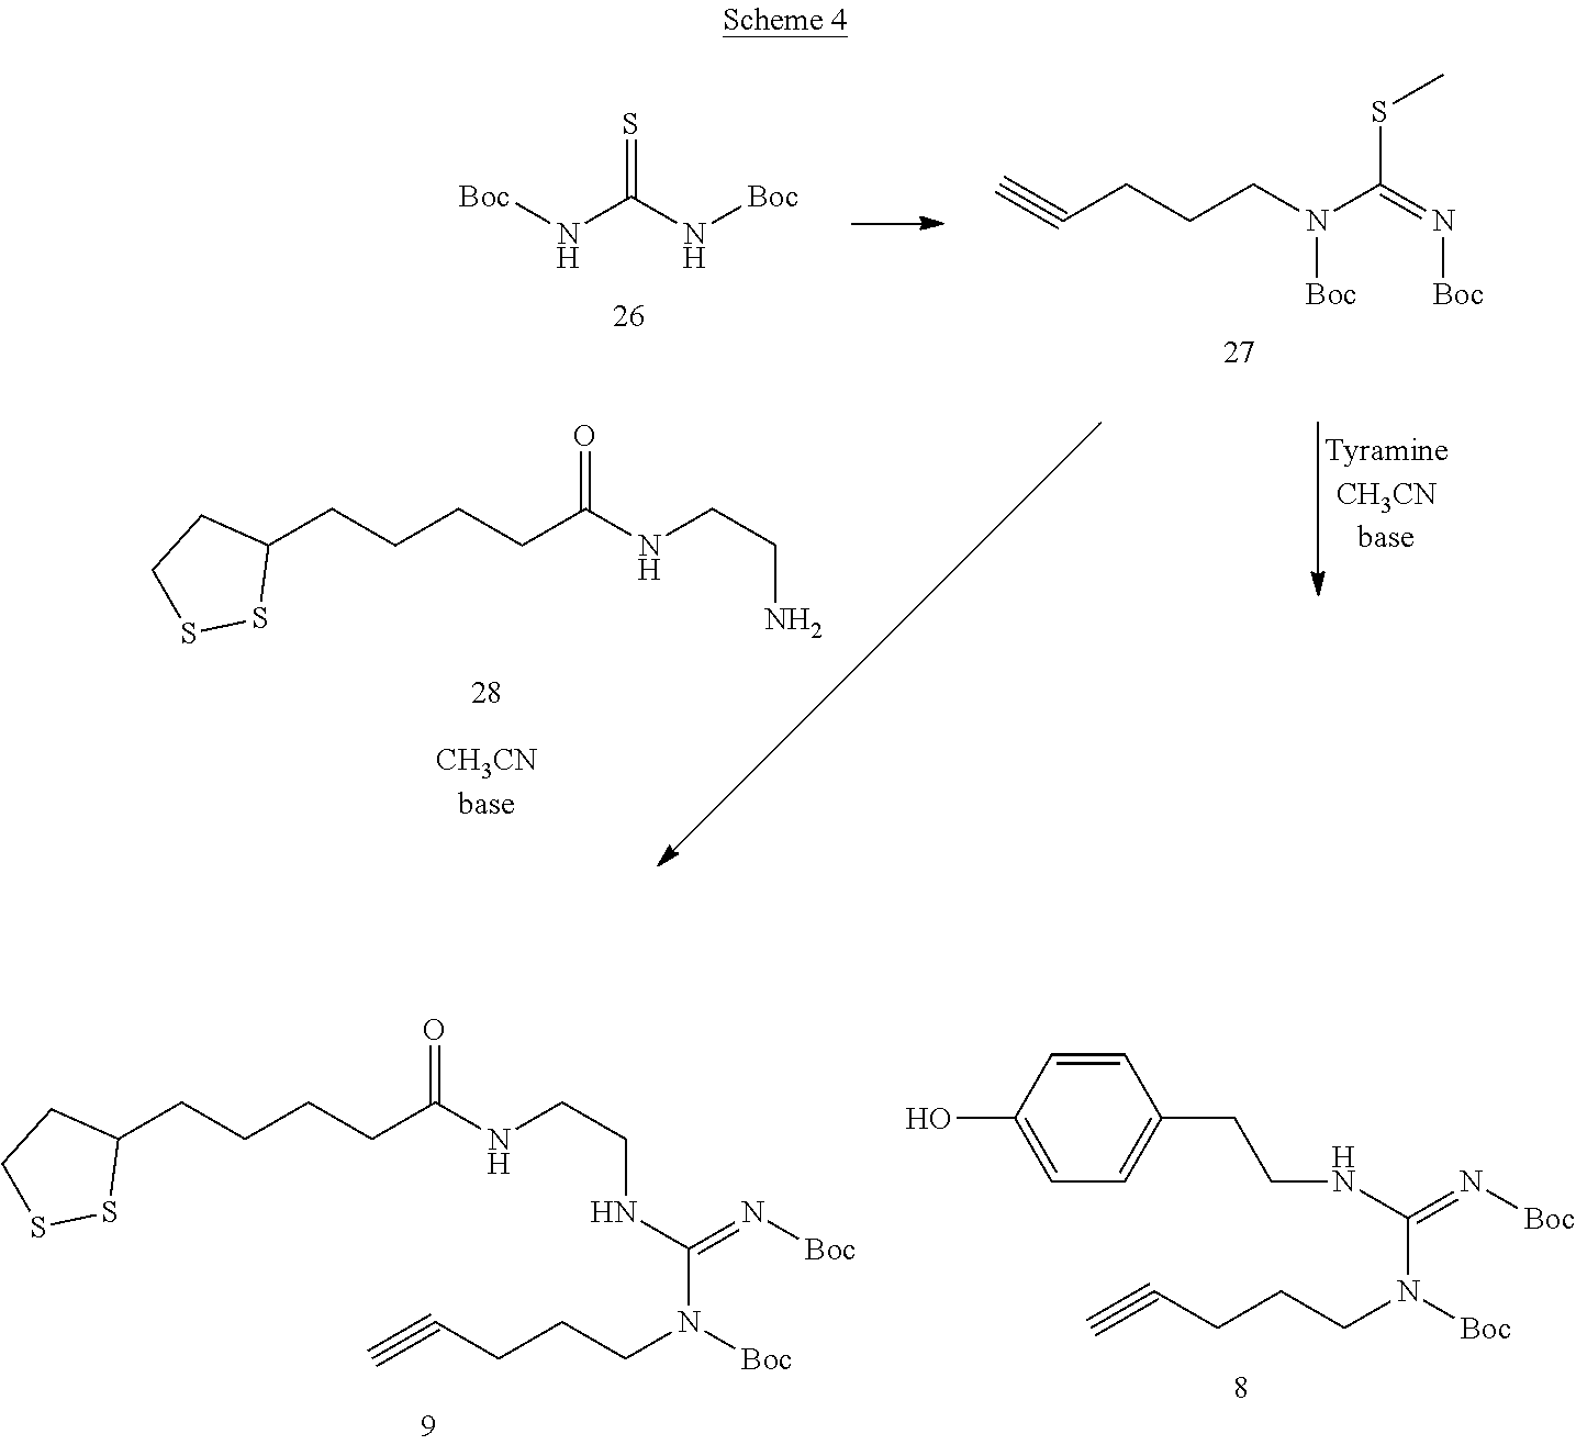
[Boc]NC(N[Boc])=S.C(N(C(=N[Boc])SC)[Boc])CCC#C.C(CNC(CCCCC1CCSS1)=O)N.C1=CC(O)=CC=C1CCNC(N([Boc])CCCC#C)=N[Boc].C(CNC(CCCCC1CCSS1)=O)NC(N([Boc])CCCC#C)=N[Boc]
